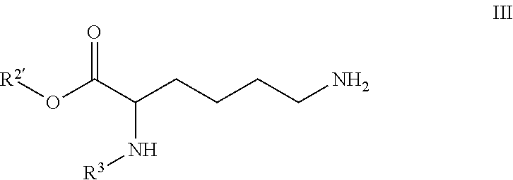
O(C(C(CCCCN)N[R3])=O)[R2]
